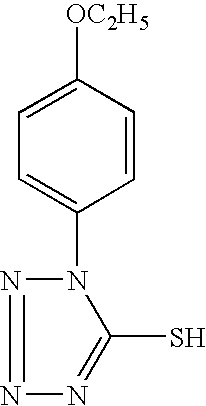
C1=C([OC2H5])C=CC(N2C(S)=NN=N2)=C1
